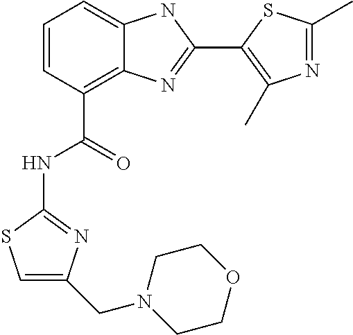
C1=CC(C(NC2=NC(CN3CCOCC3)=CS2)=O)=C2C(=C1)NC(C1=C(C)N=C(C)S1)=N2
